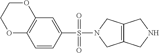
C12=C(C=CC(S(N3CC4=C(C3)CNC4)(=O)=O)=C1)OCCO2
